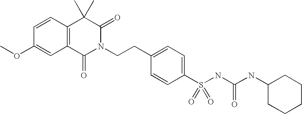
C1=CC(OC)=CC2=C1C(C)(C)C(=O)N(CCC1=CC=C(S(NC(NC3CCCCC3)=O)(=O)=O)C=C1)C2=O
